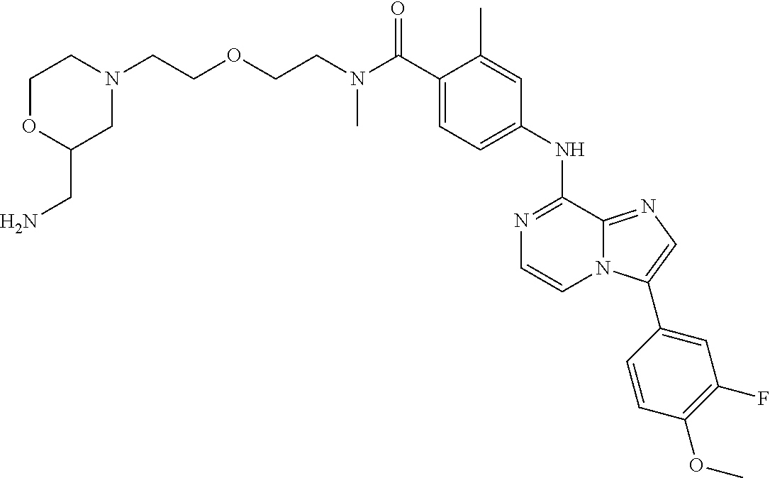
C(C1=CC=C(NC2=NC=CN3C2=NC=C3C2=CC(F)=C(OC)C=C2)C=C1C)(=O)N(CCOCCN1CCOC(CN)C1)C
